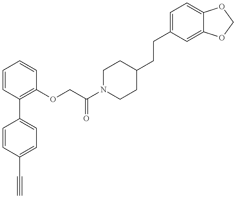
C1=CC(C#C)=CC=C1C1=C(OCC(N2CCC(CCC3=CC=C4C(=C3)OCO4)CC2)=O)C=CC=C1
